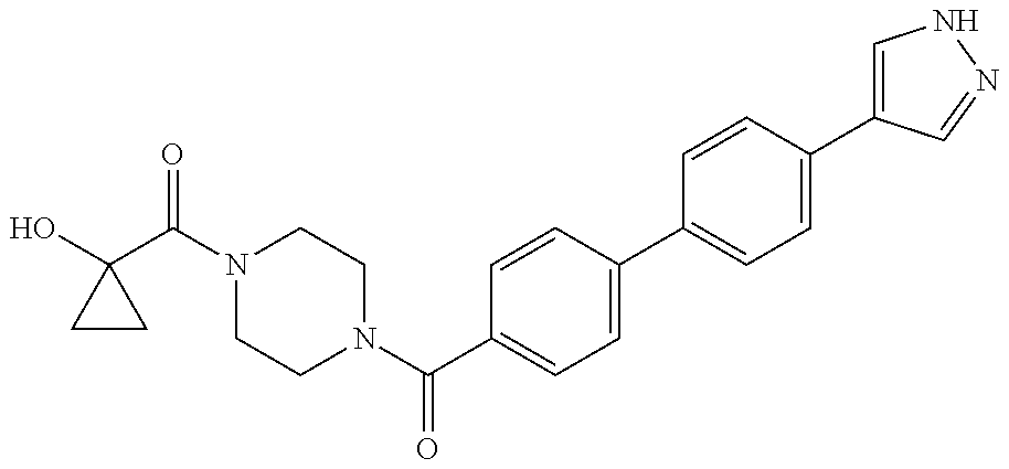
C1CC1(O)C(N1CCN(C(C2=CC=C(C3=CC=C(C4=CNN=C4)C=C3)C=C2)=O)CC1)=O
